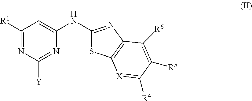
C1([R1])=NC([Y])=NC(NC2=NC3=C(S2)[X]=C([R4])C([R5])=C3[R6])=C1
